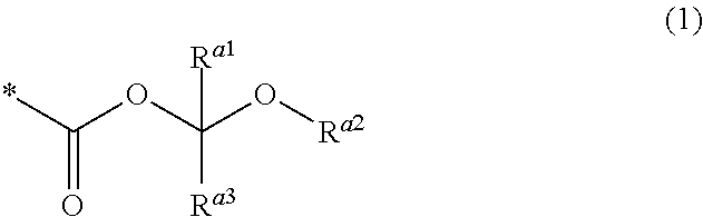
C(OC(O[Ra2])([Ra1])[Ra3])(*)=O
